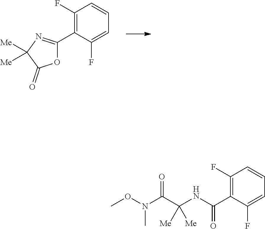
C1(F)=C(C2=NC([Me])([Me])C(=O)O2)C(F)=CC=C1.C1(F)=C(C(NC(C(N(OC)C)=O)([Me])[Me])=O)C(F)=CC=C1
